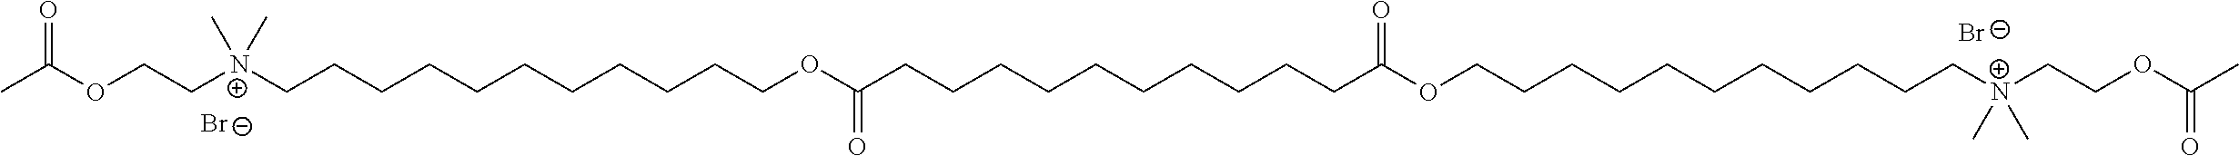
[Br-].[Br-].C(C[N+](CCCCCCCCCCCOC(CCCCCCCCCCC(OCCCCCCCCCCC[N+](CCOC(C)=O)(C)C)=O)=O)(C)C)OC(=O)C
